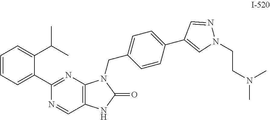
C12=C(N=C(C3=CC=CC=C3C(C)C)N=C1)N(CC1=CC=C(C3=CN(CCN(C)C)N=C3)C=C1)C(=O)N2
